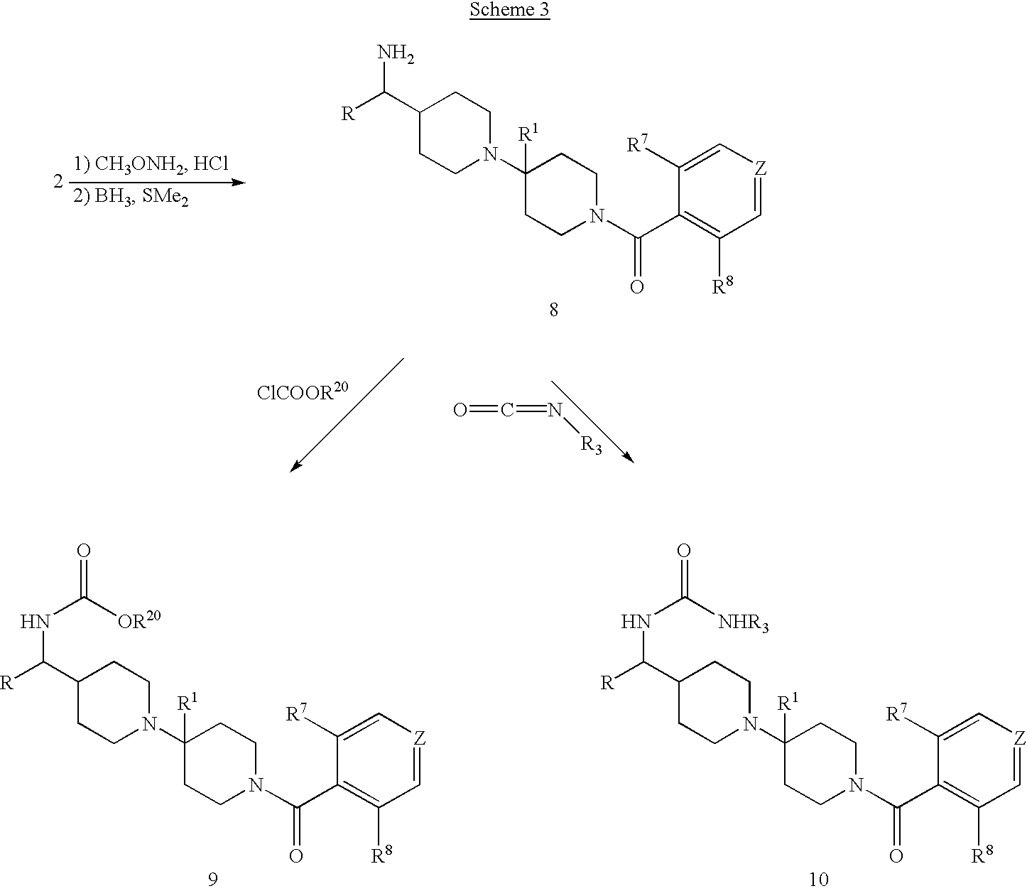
C1(C([R])N)CCN(C2([R1])CCN(C(C3=C([R8])C=[Z]C=C3[R7])=O)CC2)CC1.O=C=N[R3].C1(C([R])NC(=O)[OR20])CCN(C2([R1])CCN(C(C3=C([R8])C=[Z]C=C3[R7])=O)CC2)CC1.C1(C([R])NC(=O)[NHR3])CCN(C2([R1])CCN(C(C3=C([R8])C=[Z]C=C3[R7])=O)CC2)CC1
